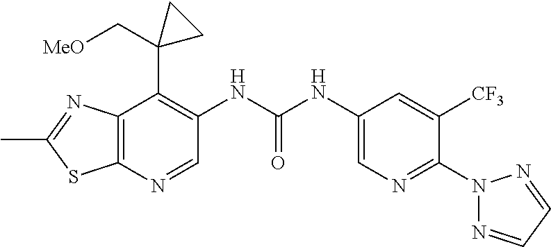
C12=C(N=CC(NC(NC3=CN=C(N4N=CC=N4)C([CF3])=C3)=O)=C1C1(C[MeO])CC1)SC(C)=N2
